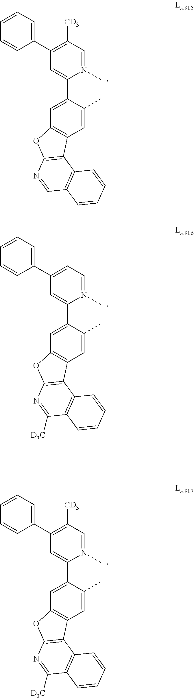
C1(C2=C([CD3])C=N(C)C(C3=CC4=C(C=C3C)C3=C(O4)N=CC4=C3C=CC=C4)=C2)=CC=CC=C1.C1(C2=CC=N(C)C(C3=CC4=C(C=C3C)C3=C(O4)N=C([D3C])C4=C3C=CC=C4)=C2)=CC=CC=C1.C1(C2=C([CD3])C=N(C)C(C3=CC4=C(C=C3C)C3=C(O4)N=C([D3C])C4=C3C=CC=C4)=C2)=CC=CC=C1
